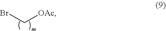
BrC[OAc]
